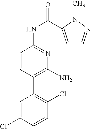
C1=C(Cl)C=CC(Cl)=C1C1=C(N)N=C(NC(=O)C2=CC=NN2C)C=C1
